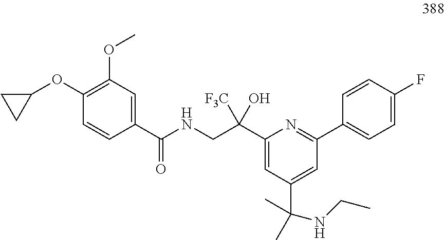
C1(OC2CC2)=C(OC)C=C(C(NCC(C2=CC(C(C)(NCC)C)=CC(C3=CC=C(F)C=C3)=N2)(O)[F3C])=O)C=C1
